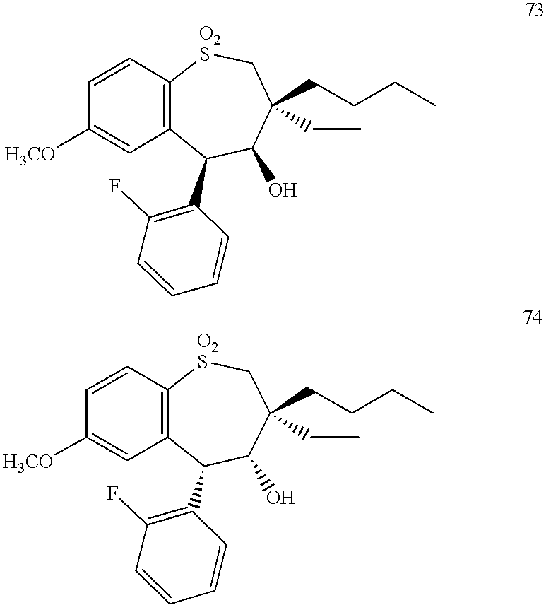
C1=CC2=C(C=C1[H3CO])C(C1=C(F)C=CC=C1)C(O)C(CCCC)(CC)C[O2S]2.C1=CC2=C(C=C1[H3CO])C(C1=C(F)C=CC=C1)C(O)C(CCCC)(CC)C[O2S]2
